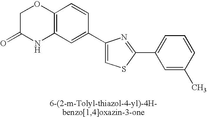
C1C(=O)NC2=C(O1)C=CC(C1=CSC(C3=CC=CC(C)=C3)=N1)=C2
